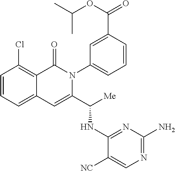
ClC1=C2C(=CC=C1)C=C(C([Me])NC1=NC(N)=NC=C1[NC])N(C1=CC=CC(C(OC(C)C)=O)=C1)C2=O
